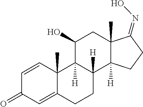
C1=CC2(C)C(=CC1=O)CCC1([H])C2([H])C(O)CC2(C)C1([H])CCC2=NO
